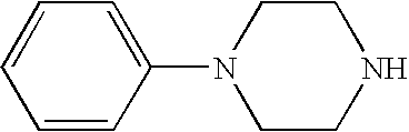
C1=CC(N2CCNCC2)=CC=C1
